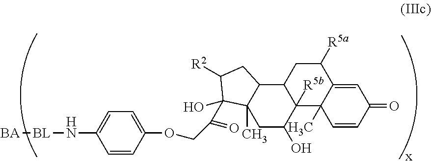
C1=CC(=O)C=C2C1(C)C1([R5b])C(CC2[R5a])C2C(C)(CC1O)C(C(=O)COC1=CC=C(N[BL][BA])C=C1)(O)C([R2])C2
